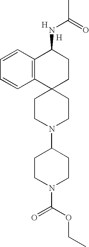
C1CN(C2CCN(C(OCC)=O)CC2)CCC12CCC(NC(=O)C)C1=C2C=CC=C1.[H].[H]
